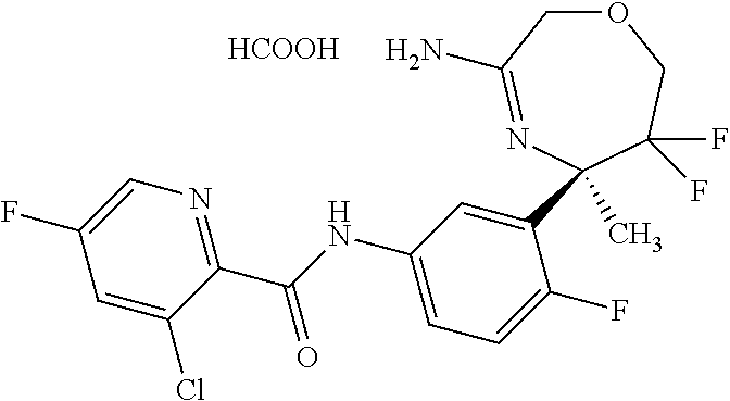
O1CC(N)=NC(C2=CC(NC(C3=NC=C(F)C=C3Cl)=O)=CC=C2F)(C)C(F)(F)C1.[HCOOH]
